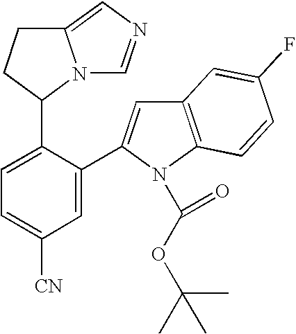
C1=C(C2=CC3=C(N2C(OC(C)(C)C)=O)C=CC(F)=C3)C(C2N3C(=CN=C3)CC2)=CC=C1[CN]
